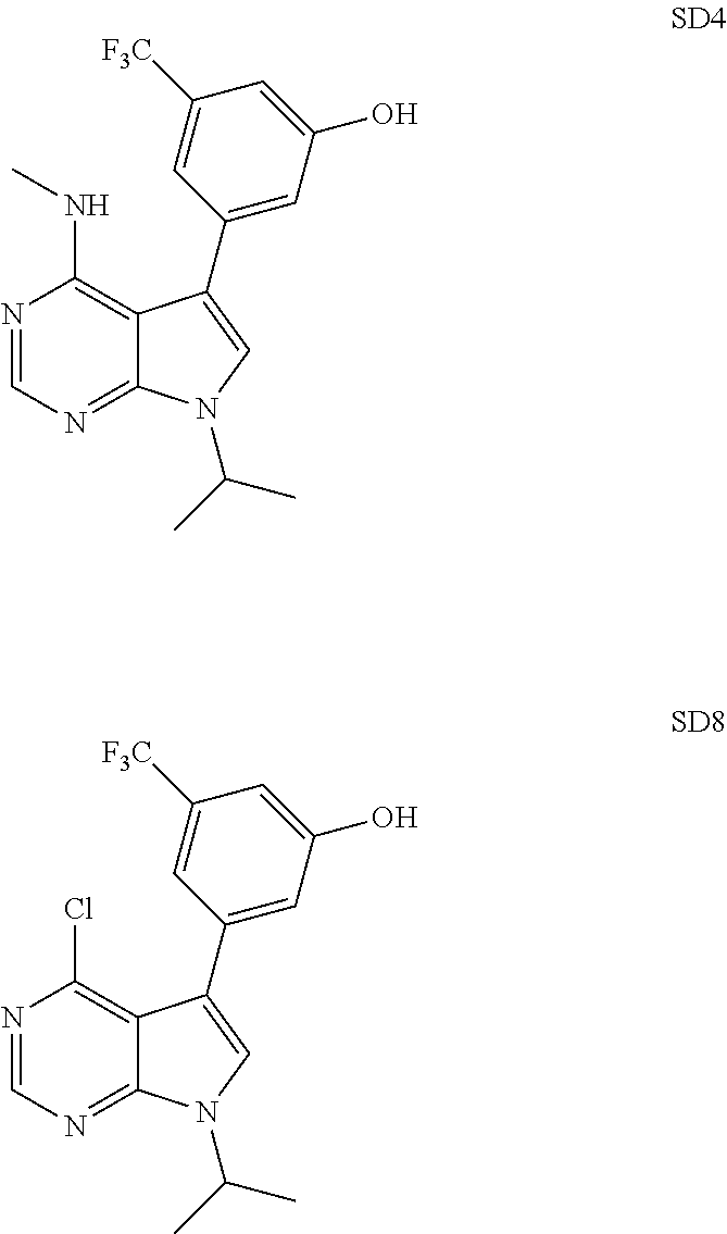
CNC1=C2C(=NC=N1)N(C(C)C)C=C2C1=CC(O)=CC([F3C])=C1.ClC1=C2C(=NC=N1)N(C(C)C)C=C2C1=CC(O)=CC([F3C])=C1
